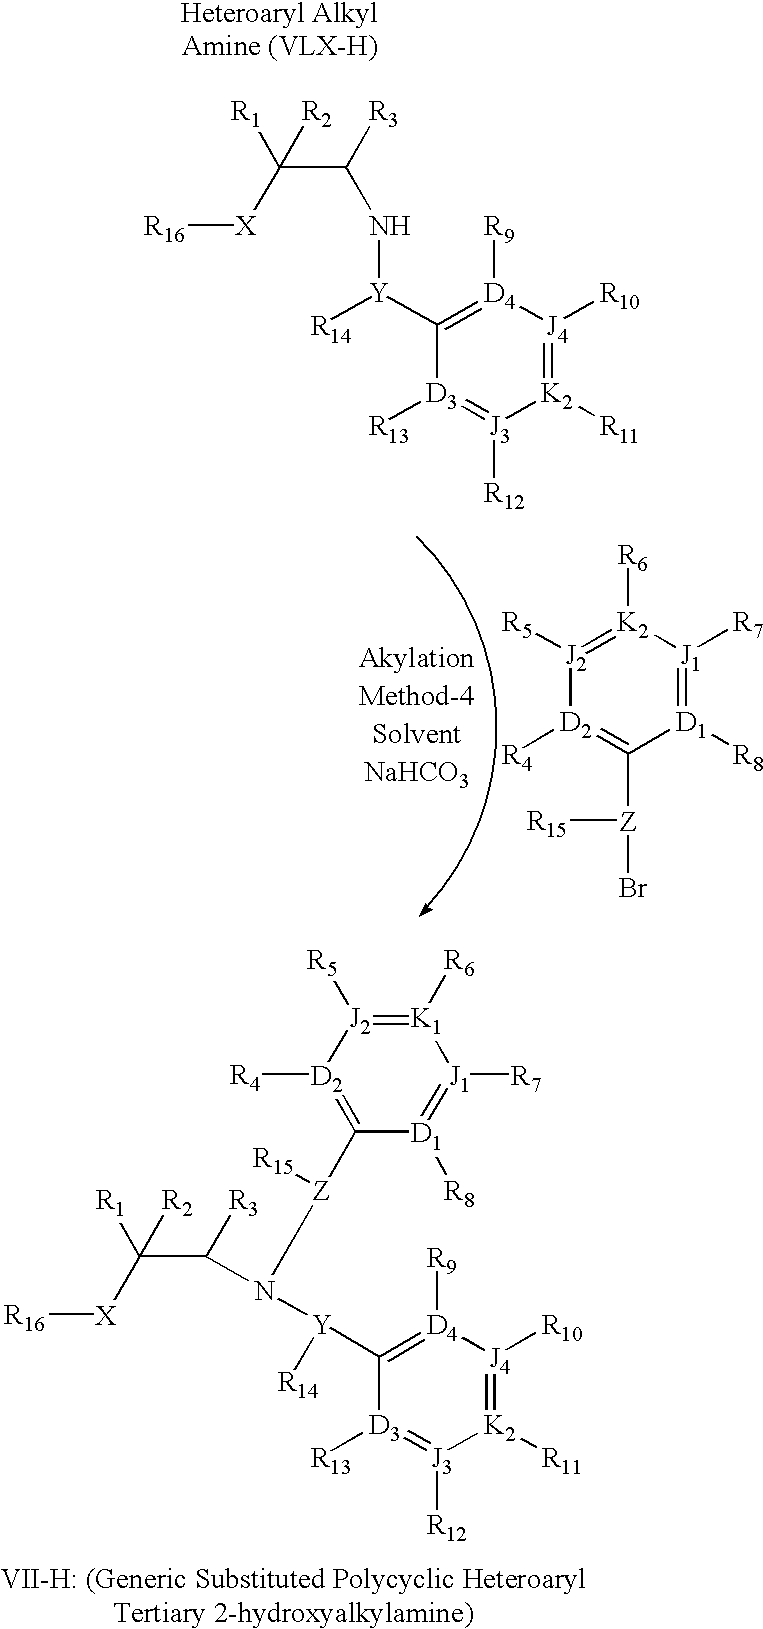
[J2]1([R5])=[K2]([R6])[J1]([R7])=[D1]([R8])C([Z](Br)[R15])=[D2]1[R4].C1([Y]([R14])N(C(C([R2])([R1])[X][R16])[R3])[Z]([R15])C2=[D2]([R4])[J2]([R5])=[K1]([R6])[J1]([R7])=[D1]2[R8])=[D4]([R9])[J4]([R10])=[K2]([R11])[J3]([R12])=[D3]1[R13].C1([Y]([R14])NC([R3])C([X][R16])([R1])[R2])=[D4]([R9])[J4]([R10])=[K2]([R11])[J3]([R12])=[D3]1[R13]
